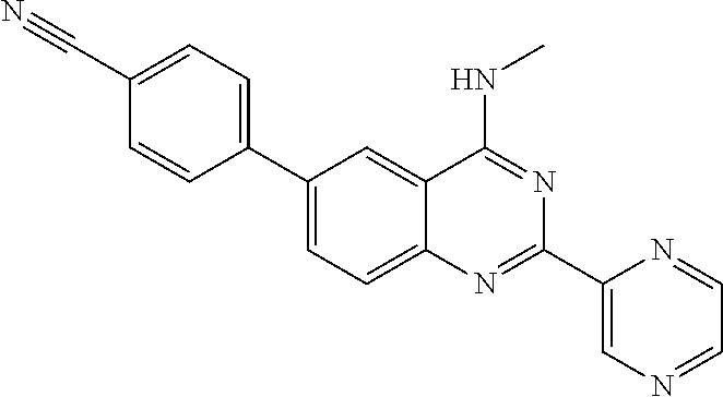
C1=CC(C#N)=CC=C1C1=CC=C2C(=C1)C(NC)=NC(C1=CN=CC=N1)=N2
